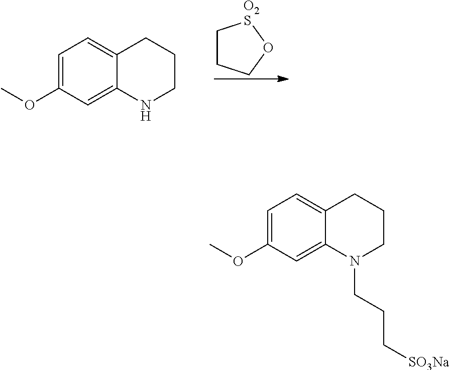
C1=C(OC)C=C2C(=C1)CCCN2.C1CCO[O2S]1.C1=C(OC)C=C2C(=C1)CCCN2CCC[SO3Na]
